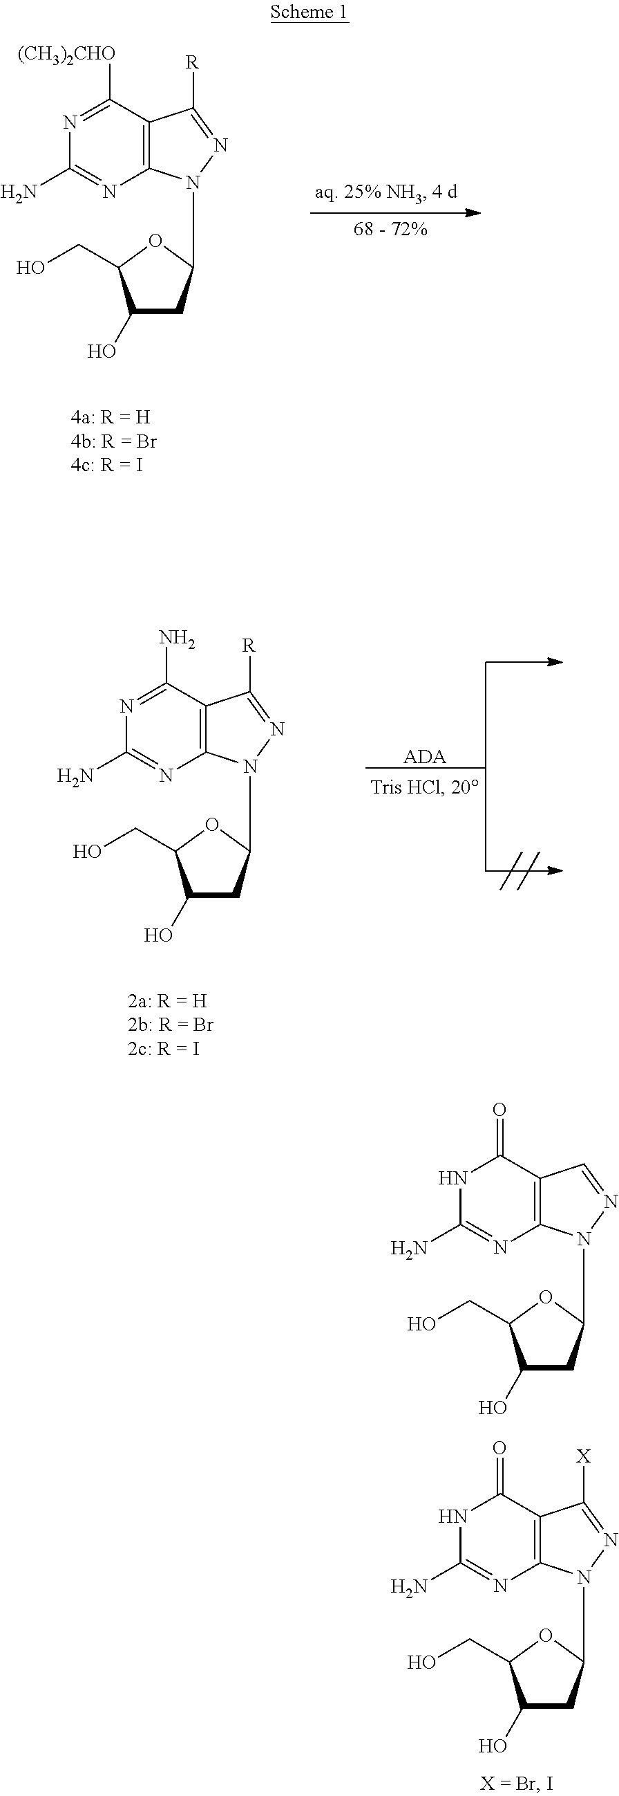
C12=C(C([(CH3)2CHO])=NC(N)=N1)C([R])=NN2C1CC(O)C(CO)O1.C12=C(C(N)=NC(N)=N1)C([R])=NN2C1CC(O)C(CO)O1.[ADA].C12=C(C(=O)NC(N)=N1)C=NN2C1CC(O)C(CO)O1.C12=C(C(=O)NC(N)=N1)C([X])=NN2C1CC(O)C(CO)O1
